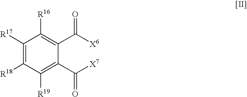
C1([R17])=C([R18])C([R19])=C(C([X7])=O)C(C([X6])=O)=C1[R16]
